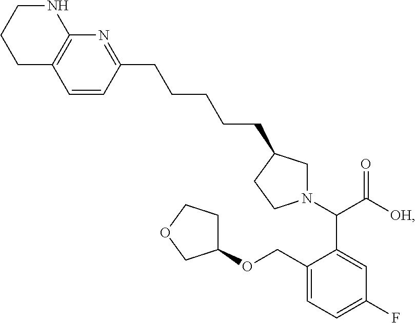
C1=CC(CCCCCC2CN(C(C([OH])=O)C3=CC(F)=CC=C3COC3CCOC3)CC2)=NC2=C1CCCN2
